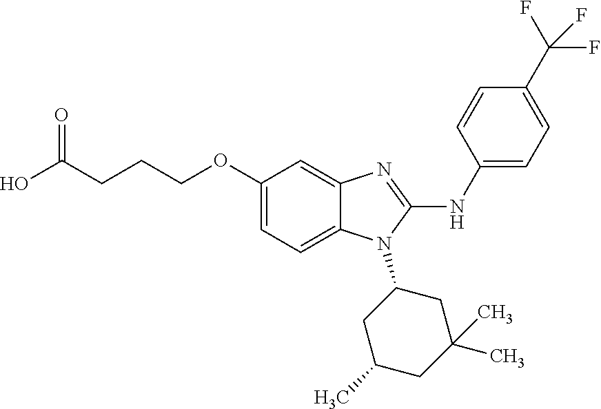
C(COC1=CC=C2C(=C1)N=C(NC1=CC=C(C(F)(F)F)C=C1)N2C1CC(C)CC(C)(C)C1)CC(=O)O
